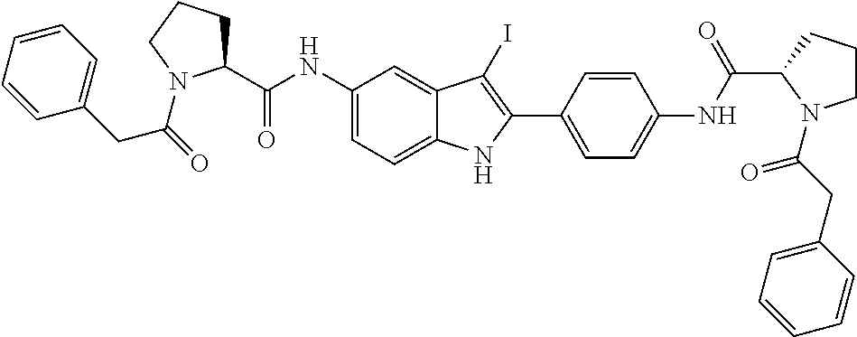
C1(NC(C2CCCN2C(=O)CC2=CC=CC=C2)=O)=CC=C2C(=C1)C(I)=C(C1=CC=C(NC(C3N(C(=O)CC4=CC=CC=C4)CCC3)=O)C=C1)N2
